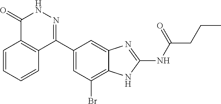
C(C(=O)NC1=NC2=CC(C3=NNC(=O)C4=C3C=CC=C4)=CC(Br)=C2N1)CC
